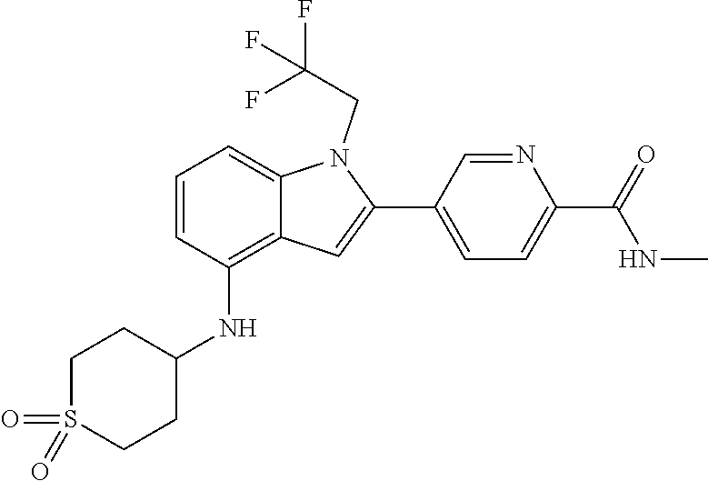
C1=NC(C(=O)NC)=CC=C1C1=CC2=C(NC3CCS(=O)(=O)CC3)C=CC=C2N1CC(F)(F)F
